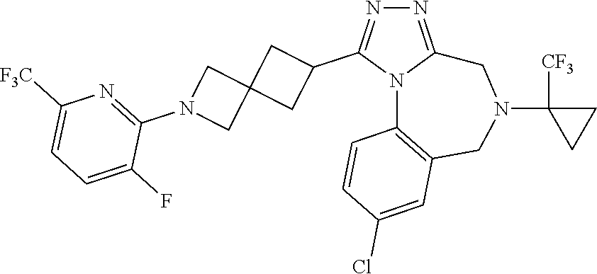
N1=C2N(C(C3CC4(C3)CN(C3=NC([F3C])=CC=C3F)C4)=N1)C1=C(CN(C3([CF3])CC3)C2)C=C(Cl)C=C1
